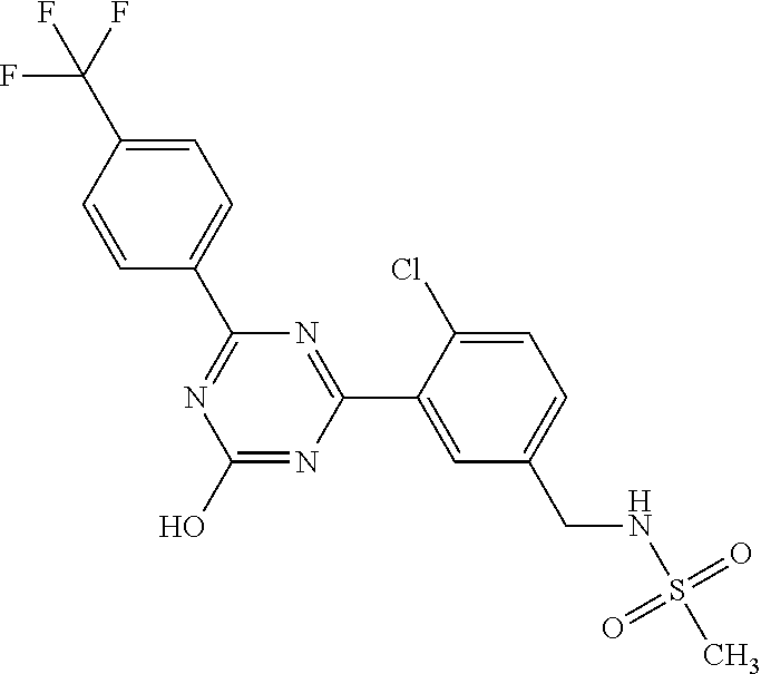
OC1=NC(C2=CC(CNS(=O)(=O)C)=CC=C2Cl)=NC(C2=CC=C(C(F)(F)F)C=C2)=N1
